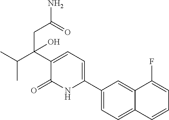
C1(C2=CC=C(C(C(C)C)(CC(=O)N)O)C(=O)N2)=CC=C2C(=C1)C(F)=CC=C2
